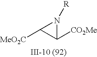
C1([MeO2C])C([CO2Me])N1[R]
